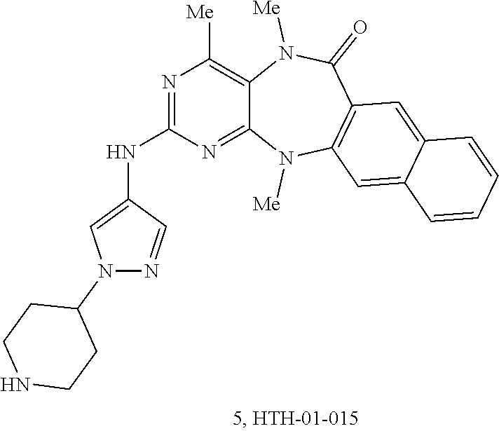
C1([Me])=C2C(=NC(NC3=CN(C4CCNCC4)N=C3)=N1)N([Me])C1=C(C(=O)N2[Me])C=C2C(=C1)C=CC=C2
